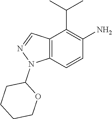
C12=C(C=CC(N)=C1C(C)C)N(C1CCCCO1)N=C2
